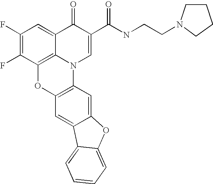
C1(F)=C(F)C2=C3C(=C1)C(=O)C(C(NCCN1CCCC1)=O)=CN3C1=C(O2)C=C2C(=C1)OC1=CC=CC=C21
